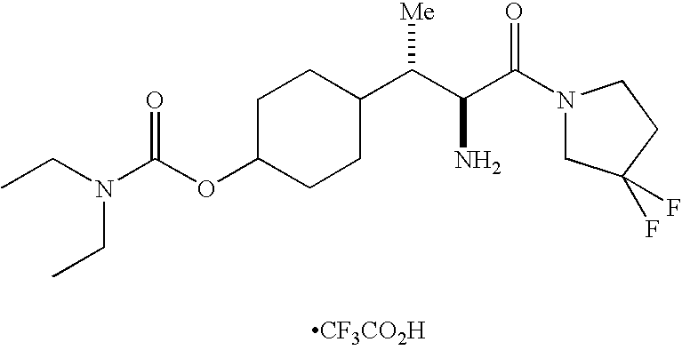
C1C(OC(N(CC)CC)=O)CCC(C(C(C(N2CC(F)(F)CC2)=O)N)[Me])C1.[CF3CO2H]
